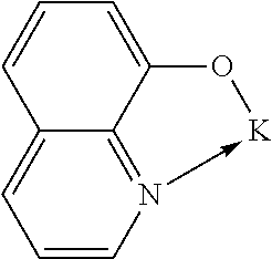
C1=CN2->[K]OC3=CC=CC(=C1)C=23
